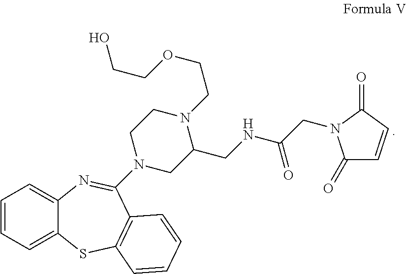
C1(CNC(CN2C(=O)C=CC2=O)=O)N(CCOCCO)CCN(C2=NC3=CC=CC=C3SC3=C2C=CC=C3)C1
